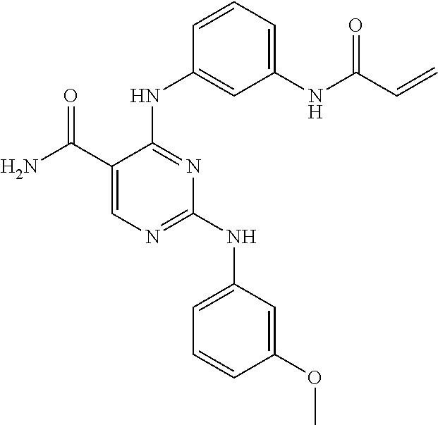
C1(C(N)=O)=CN=C(NC2=CC=CC(OC)=C2)N=C1NC1=CC(NC(C=C)=O)=CC=C1
